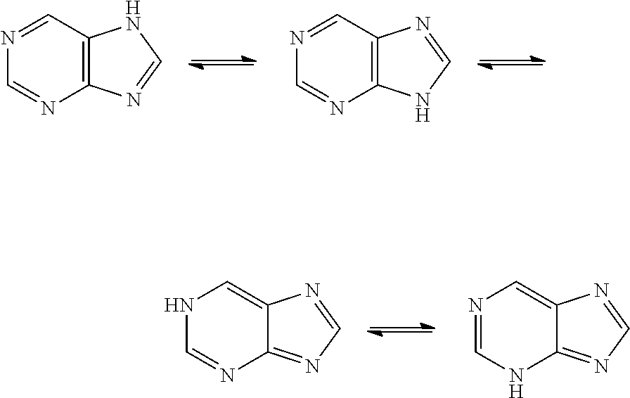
N1=CC2=C(N=C1)N=CN2.N1=CC2=C(N=C1)NC=N2.N1C=NC2=NC=NC2=C1.N1=CNC2=NC=NC2=C1
